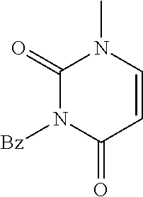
[Bz]N1C(=O)C=CN(C)C1=O
